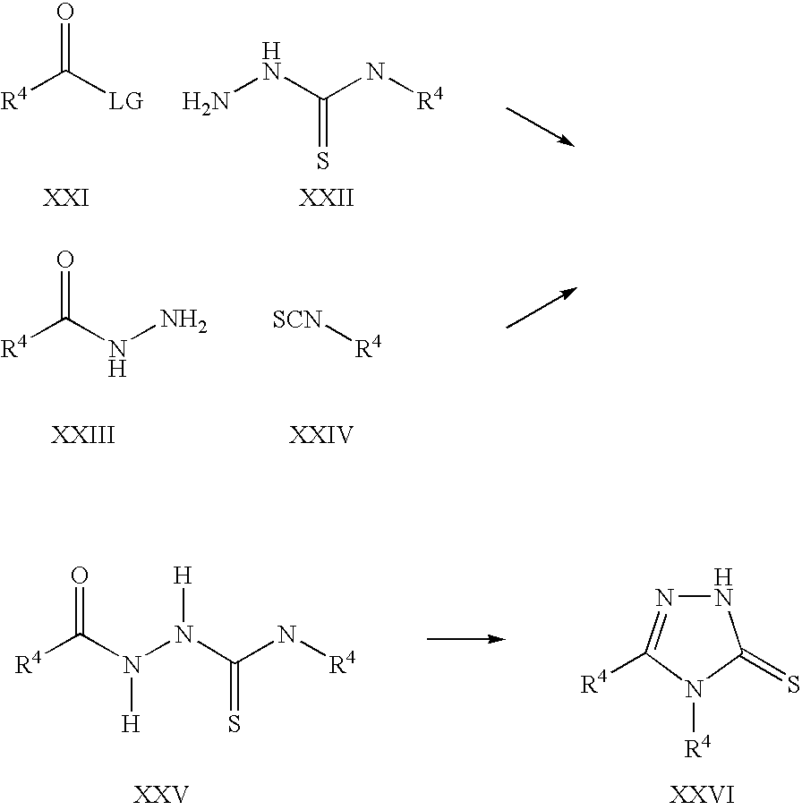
[R4]C([LG])=O.NNC(N[R4])=S.[R4]C(NN)=O.[SCN][R4].[R4]C(N([H])N([H])C(N[R4])=S)=O.N1N=C([R4])N([R4])C1=S
